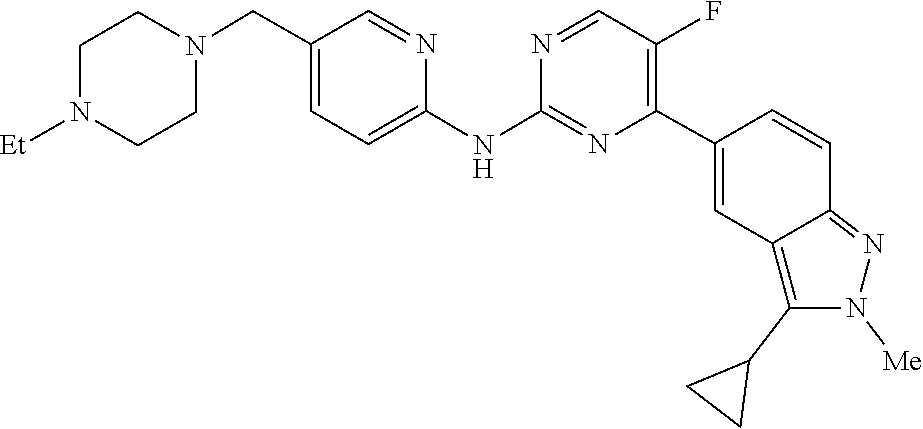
C1CN([Et])CCN1CC1=CC=C(NC2=NC(C3=CC4=C(C5CC5)N([Me])N=C4C=C3)=C(F)C=N2)N=C1
